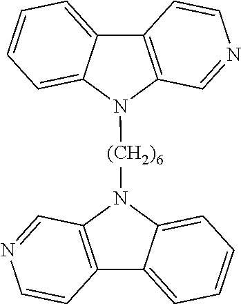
C12=C(N([(CH2)6]N3C4=C(C5=CC=CC=C35)C=CN=C4)C3=CC=CC=C13)C=NC=C2
